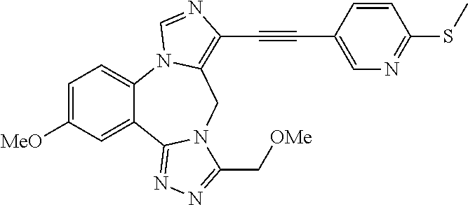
C1=C([MeO])C=C2C(=C1)N1C(=C(C#CC3=CN=C(SC)C=C3)N=C1)CN1C2=NN=C1C[OMe]
